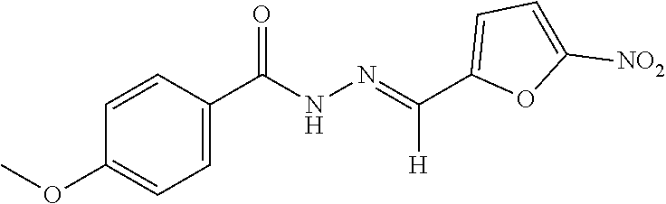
C1(C(=NNC(C2=CC=C(OC)C=C2)=O)[H])=CC=C([NO2])O1
